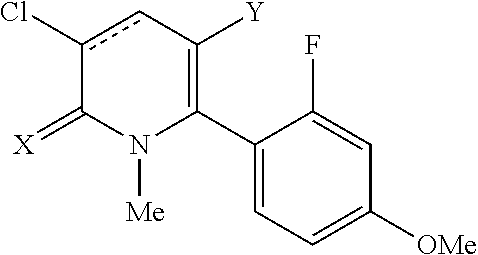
C1(C2=C([Y])cc(Cl)C(=[X])N2[Me])=CC=C([OMe])C=C1F
